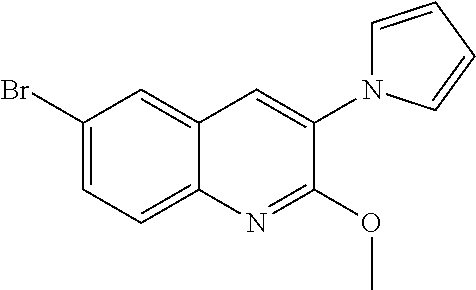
C1(Br)=CC=C2C(=C1)C=C(N1C=CC=C1)C(OC)=N2
